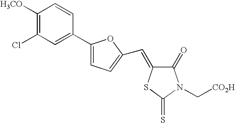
C1([H3CO])=C(Cl)C=C(C2=CC=C(C=C3C(=O)N(C[CO2H])C(=S)S3)O2)C=C1
